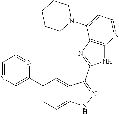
C1(C2=CC=C3C(=C2)C(C2=NC4=C(N2)N=CC=C4N2CCCCC2)=NN3)=CN=CC=N1
